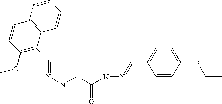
C1=CC=CC2=C1C=CC(OC)=C2C1=NNC(C(NN=CC2=CC=C(OCC)C=C2)=O)=C1
